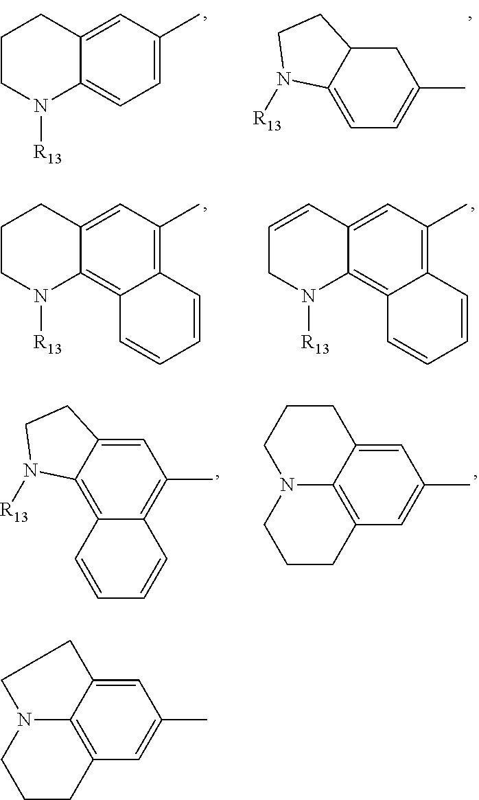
C1=C2C(=CC=C1C)N([R13])CCC2.C1=C2C(CC(C)=C1)CCN2[R13].C1=C2C(=C3C(=C1C)C=CC=C3)N([R13])CCC2.C1=C2C(=C3C(=C1C)C=CC=C3)N([R13])CC=C2.C12=C3C(=CC(C)=C1C=CC=C2)CCN3[R13].C1=C2C3=C(C=C1C)CCCN3CCC2.C1=C2C3=C(C=C1C)CCCN3CC2
